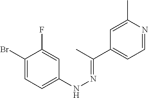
C1(Br)=CC=C(NN=C(C2=CC=NC(C)=C2)C)C=C1F
